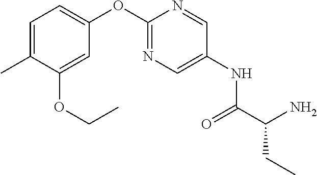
C1=C(C)C(OCC)=CC(OC2=NC=C(NC(C(N)CC)=O)C=N2)=C1
